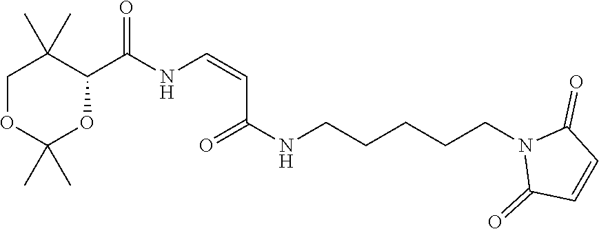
C1(=O)N(CCCCCNC(=O)C=CNC(C2C(C)(C)COC(C)(C)O2)=O)C(=O)C=C1
